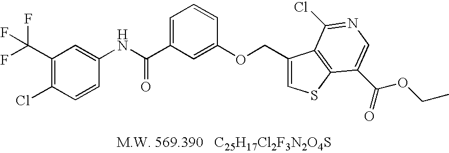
C1(C(F)(F)F)=C(Cl)C=CC(NC(C2=CC=CC(OCC3=CSC4=C3C(Cl)=NC=C4C(=O)OCC)=C2)=O)=C1
